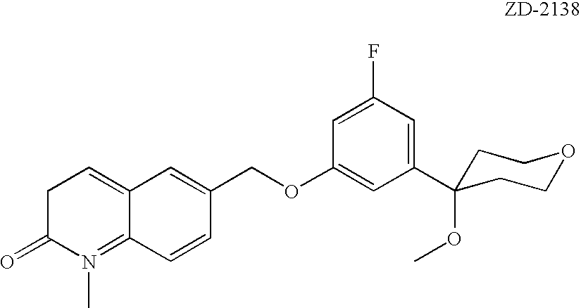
C1C(=O)N(C)=C2C(=C1)C=C(COC1=CC(C3(OC)CCOCC3)=CC(F)=C1)C=C2
